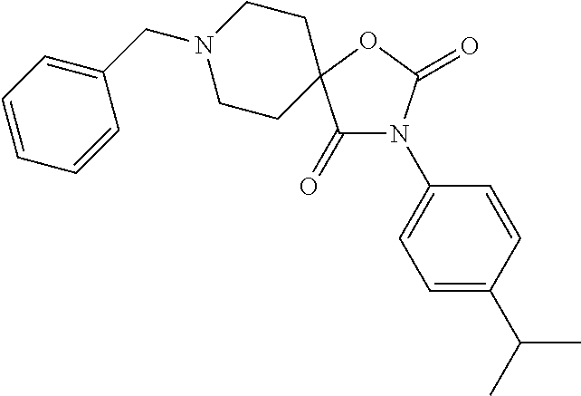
N1(CC2=CC=CC=C2)CCC2(CC1)C(=O)N(C1=CC=C(C(C)C)C=C1)C(=O)O2
